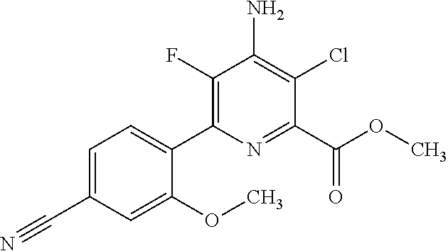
C1(Cl)=C(N)C(F)=C(C2=CC=C(C#N)C=C2OC)N=C1C(OC)=O
